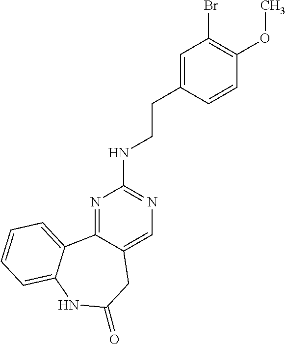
N1=C2C(=CN=C1NCCC1=CC(Br)=C(OC)C=C1)CC(=O)NC1=CC=CC=C21
